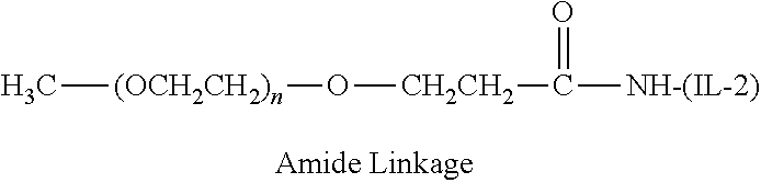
[(OCH2CH2)n](O[CH2CH2]C(=O)[NH-(IL-2)])C
